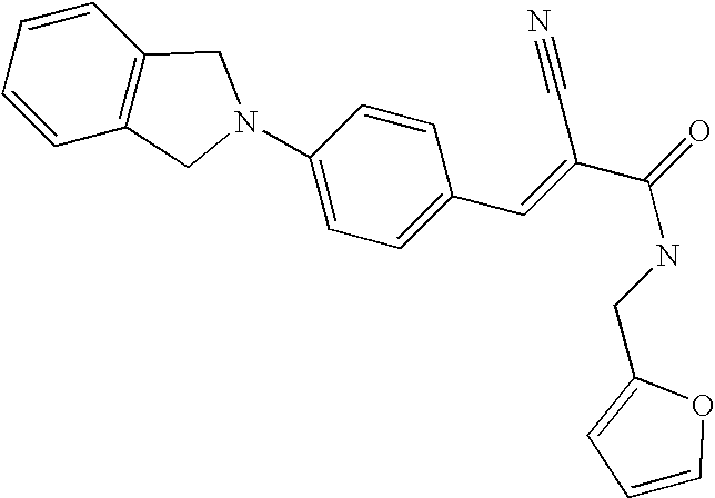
C1=CC2=C(C=C1)CN(C1=CC=C(C=C(C(=O)NCC3=CC=CO3)C#N)C=C1)C2
